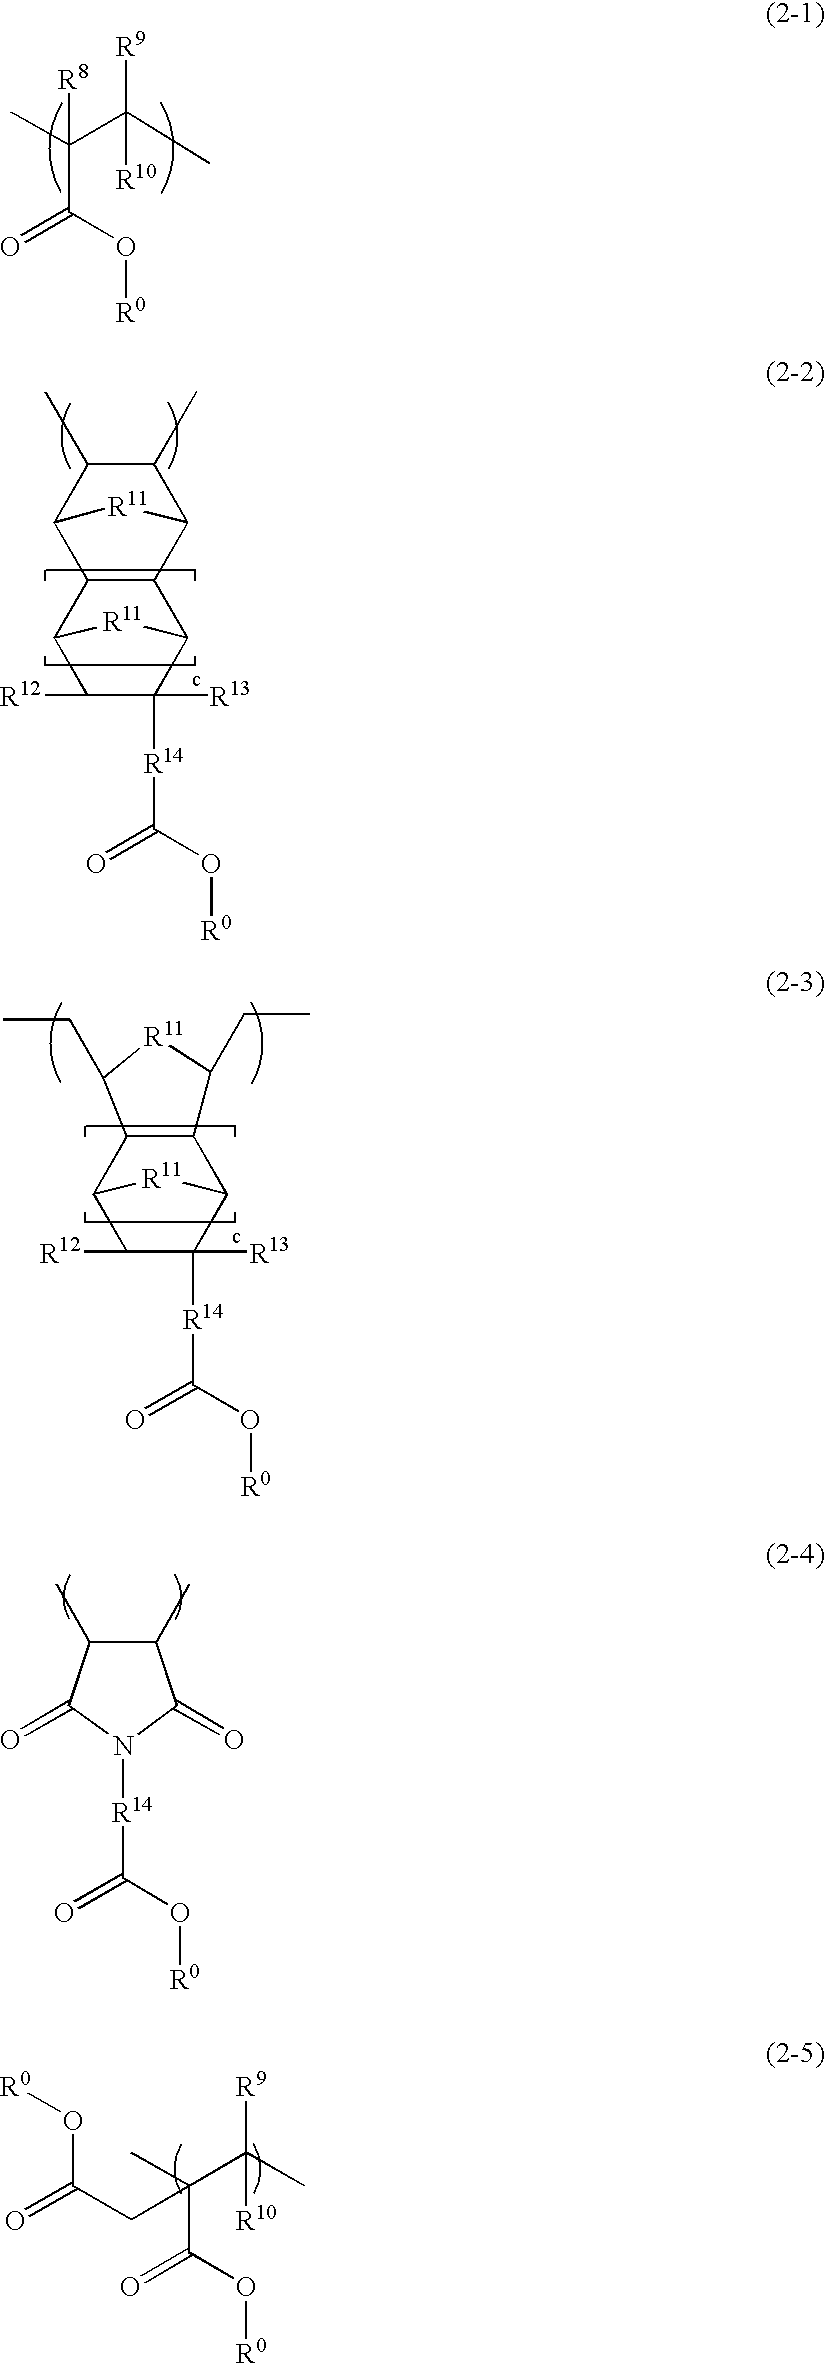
CC(C(C)([R9])[R10])([R8])C(=O)O[R0].C12C3C(C(C([R14]C(=O)O[R0])([R13])C1[R12])[R11]2)C1C(C)C(C)C3[R11]1.C1(C)C(C)C(=O)N([R14]C(=O)O[R0])C1=O.O(C(=O)CC(C(C)([R9])[R10])(C)C(=O)O[R0])[R0].C12C3C(C(C([R14]C(=O)O[R0])([R13])C1[R12])[R11]2)C(CC)[R11]C3CC
